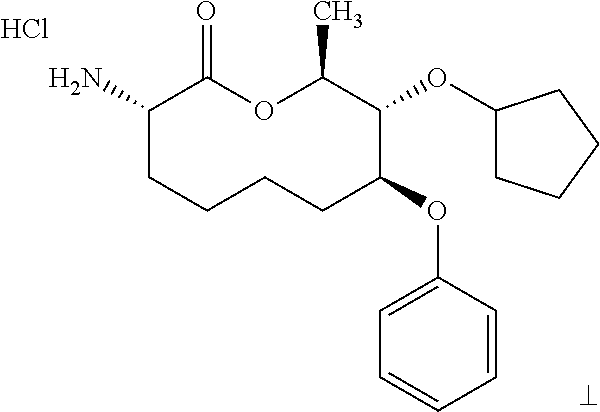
Cl.NC1CCCCC(OC2=CC=CC=C2)C(OC2CCCC2)C(C)OC1=O
